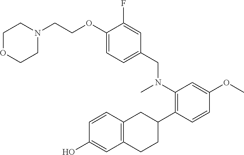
N1(CCOC2=CC=C(CN(C3=C(C4CC5=C(CC4)C=C(O)C=C5)C=CC(OC)=C3)C)C=C2F)CCOCC1
